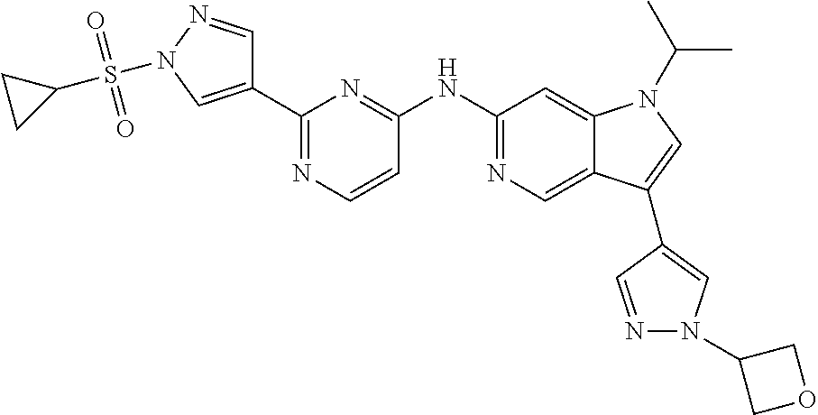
C1(C2=CN(S(C3CC3)(=O)=O)N=C2)=NC=CC(NC2=NC=C3C(=C2)N(C(C)C)C=C3C2=CN(C3COC3)N=C2)=N1
